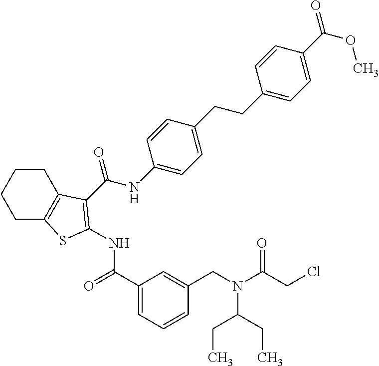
C1(C(=O)NC2=C(C(NC3=CC=C(CCC4=CC=C(C(=O)OC)C=C4)C=C3)=O)C3=C(CCCC3)S2)=CC=CC(CN(C(=O)CCl)C(CC)CC)=C1
